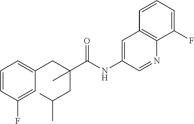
C1=CC(F)=CC(CC(CC(C)C)(C)C(NC2=CC3=C(N=C2)C(F)=CC=C3)=O)=C1
